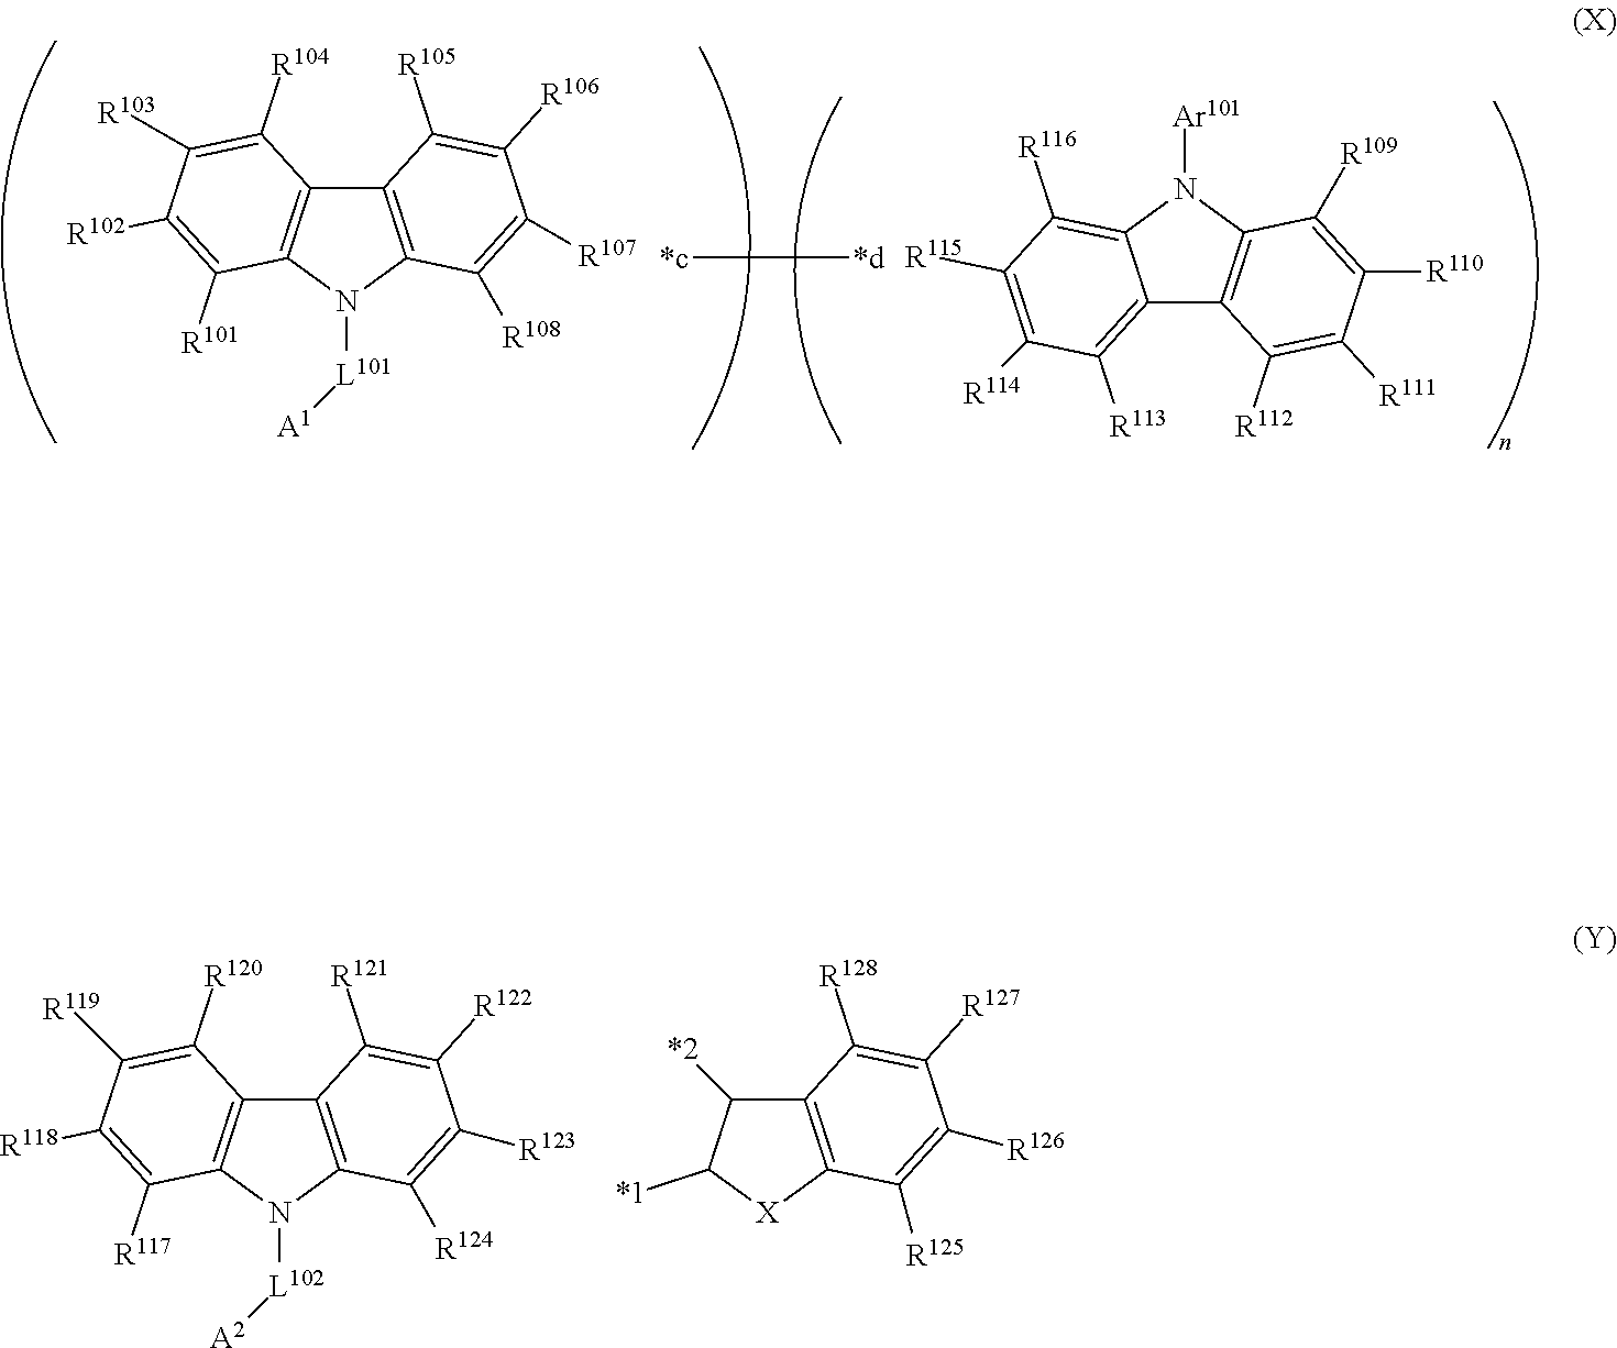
C12=C(N([L101][A1])C3=C1C([R104])=C([R103])C([R102])=C3[R101])C([R108])=C([R107])C([R106])=C2[R105].[*c][*d].C12=C(N([Ar101])C3=C([R116])C([R115])=C([R114])C([R113])=C13)C([R109])=C([R110])C([R111])=C2[R112].C12=C(N([L102][A2])C3=C1C([R120])=C([R119])C([R118])=C3[R117])C([R124])=C([R123])C([R122])=C2[R121].C12=C([X]C([*1])C1[*2])C([R125])=C([R126])C([R127])=C2[R128]
